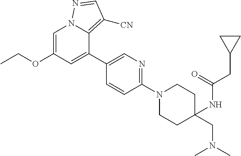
C12=C([CN])C=NN1C=C(OCC)C=C2C1=CN=C(N2CCC(NC(CC3CC3)=O)(CN(C)C)CC2)C=C1
